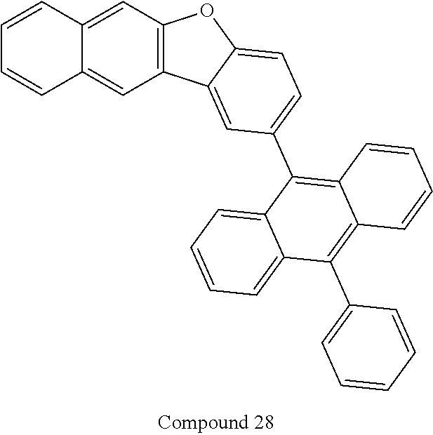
C1=CC2=CC3=C(C=C2C=C1)C1=CC(C2=C4C(=C(C5=CC=CC=C5)C5=CC=CC=C25)C=CC=C4)=CC=C1O3
